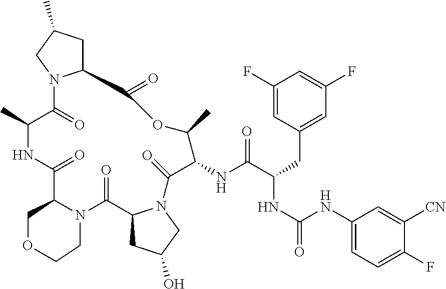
C12CC(C)CN1C(=O)C(C)NC(=O)C1N(CCOC1)C(=O)C1CC(O)CN1C(=O)C(NC(C(CC1=CC(F)=CC(F)=C1)NC(=O)NC1=CC=C(F)C([CN])=C1)=O)C(C)OC2=O
